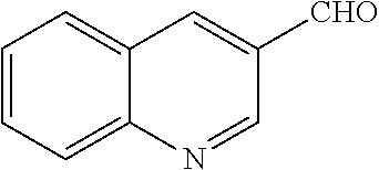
C12=CC=CC=C1N=CC([CHO])=C2
